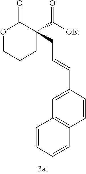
O1CCCC(C([OEt])=O)(CC=CC2=CC3=C(C=C2)C=CC=C3)C1=O
